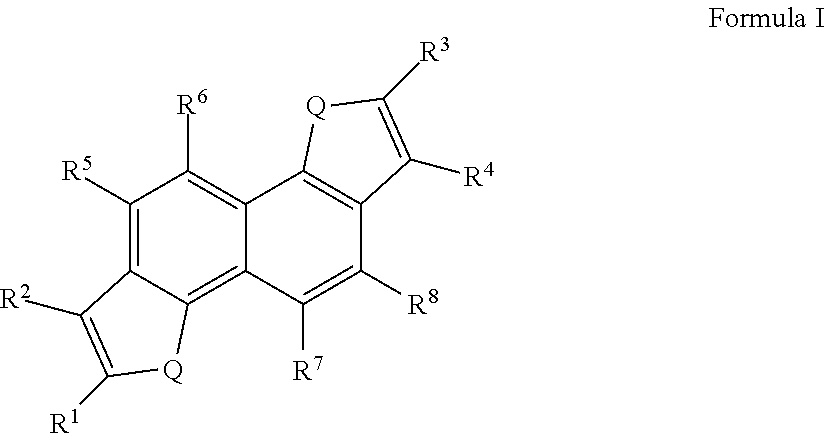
C1([R5])=C2C(=C3C(=C1[R6])C1=C(C([R8])=C3[R7])C([R4])=C([R3])[Q]1)[Q]C([R1])=C2[R2]
